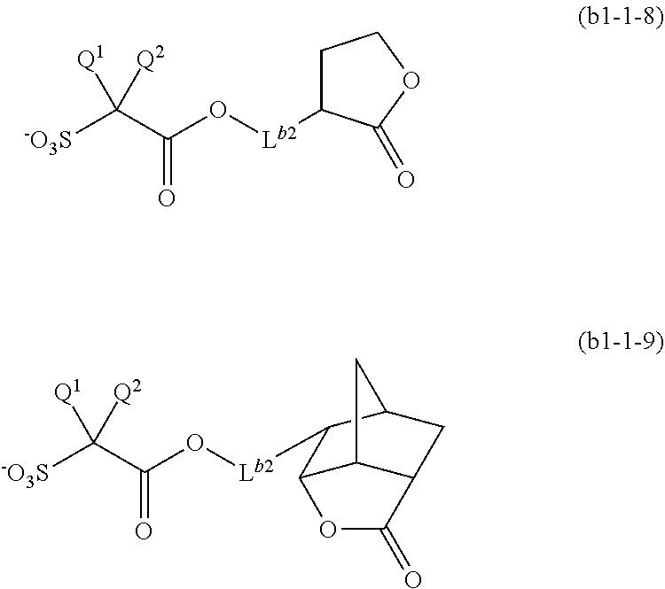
C1([Lb2]OC(C([-O3S])([Q1])[Q2])=O)CCOC1=O.[Lb2](OC(C([-O3S])([Q1])[Q2])=O)C1C2C3C(CC1C3)C(=O)O2
